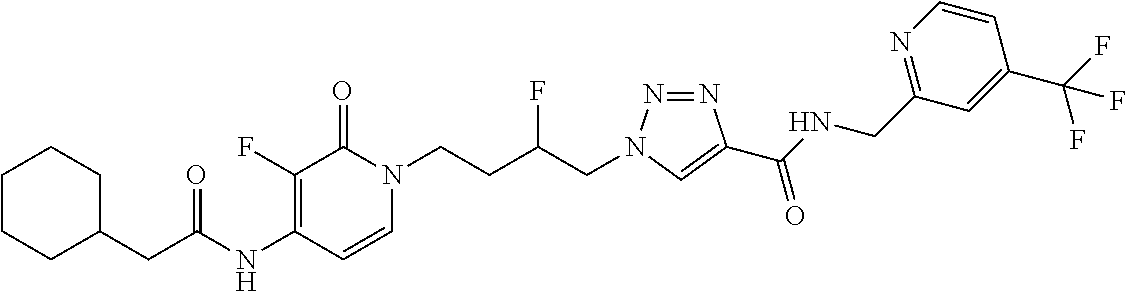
C1=CN(CCC(CN2N=NC(C(NCC3=NC=CC(C(F)(F)F)=C3)=O)=C2)F)C(=O)C(F)=C1NC(CC1CCCCC1)=O
